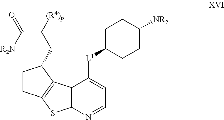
C1CC2=C(C1CC(C(=O)[R2N])[(R4)p])C1=C(S2)N=CC=C1[L1]C1CCC([NR2])CC1
